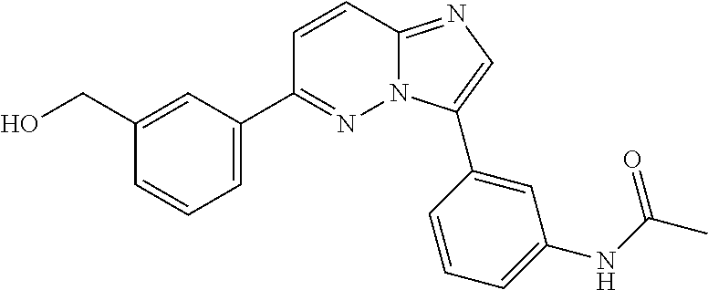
C1(CO)=CC(C2=NN3C(=NC=C3C3=CC(NC(C)=O)=CC=C3)C=C2)=CC=C1
